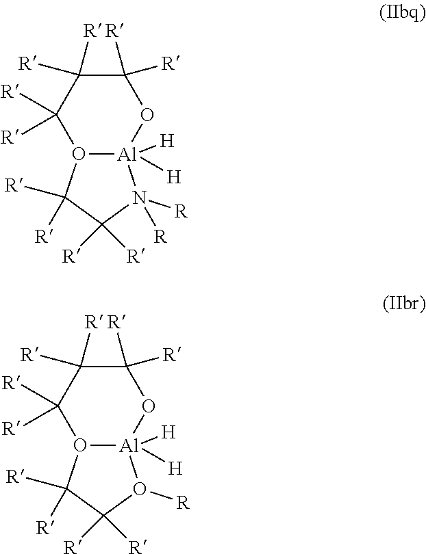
C1([R])([R])C([R])([R])C([R])([R])O2[Al]([H])([H])(O1)N([R])([R])C([R])([R])C2([R])[R].C1([R])([R])C([R])([R])C([R])([R])O2[Al]([H])([H])(O1)O([R])C([R])([R])C2([R])[R]
